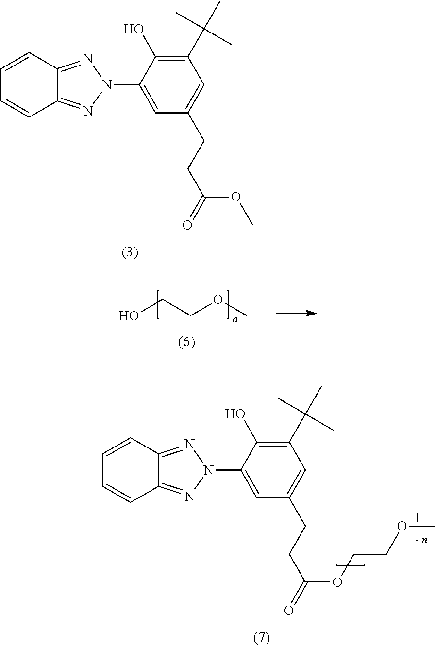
C1=CC2=NN(C3=CC(CCC(OC)=O)=CC(C(C)(C)C)=C3O)N=C2C=C1.OCCOC.C1=CC2=NN(C3=CC(CCC(OCCOC)=O)=CC(C(C)(C)C)=C3O)N=C2C=C1
